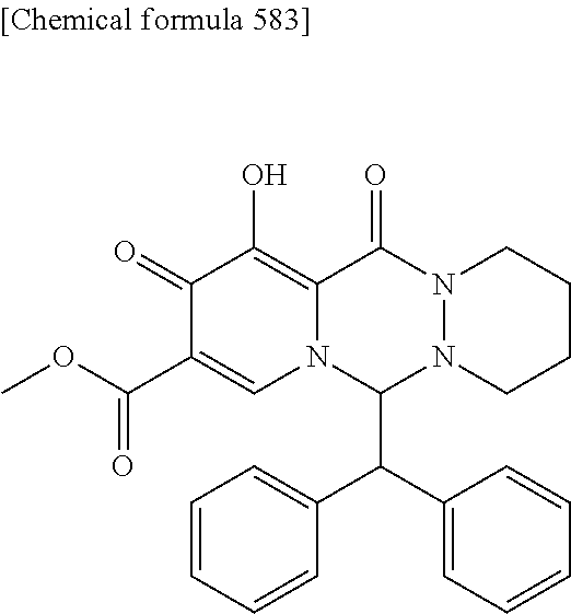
C1(=O)C(C(OC)=O)=CN2C(=C1O)C(=O)N1N(C2C(C2=CC=CC=C2)C2=CC=CC=C2)CCCC1
